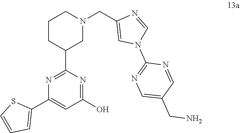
S1C=CC=C1C1=CC(O)=NC(C2CCCN(CC3=CN(C4=NC=C(CN)C=N4)C=N3)C2)=N1
